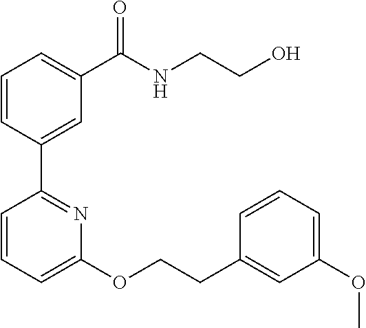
C1=CC(C2=NC(OCCC3=CC(OC)=CC=C3)=CC=C2)=CC(C(NCCO)=O)=C1
